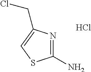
C1(N)=NC(CCl)=CS1.Cl
